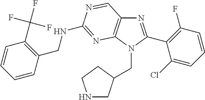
N1=C(C2=C(F)C=CC=C2Cl)N(CC2CNCC2)C2=C1C=NC(NCC1=C(C(F)(F)F)C=CC=C1)=N2
